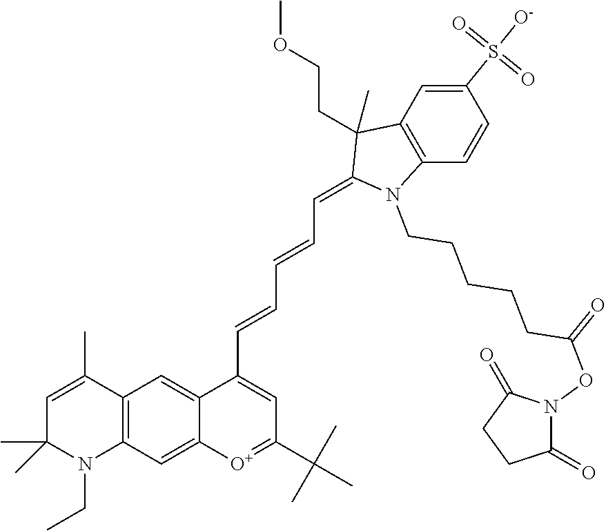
C12=C(C=C3C(=C1)C(C=CC=CC=C1N(CCCCCC(=O)ON4C(=O)CCC4=O)C4=C(C1(CCOC)C)C=C(S([O-])(=O)=O)C=C4)=CC(C(C)(C)C)=[O+]3)N(CC)C(C)(C)C=C2C
